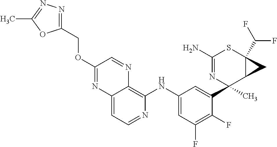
C12=CC=NC(NC3=CC(F)=C(F)C(C4(C)N=C(N)SC5(C(F)F)C4C5)=C3)=C1N=CC(OCC1=NN=C(C)O1)=N2
